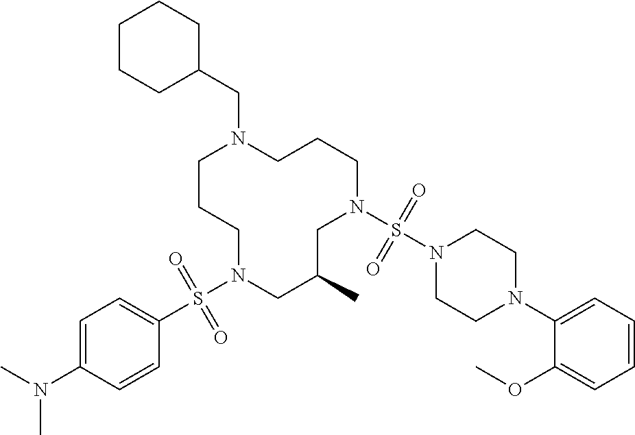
C1CCN(S(C2=CC=C(N(C)C)C=C2)(=O)=O)CC(C)CN(S(N2CCN(C3=CC=CC=C3OC)CC2)(=O)=O)CCCN1CC1CCCCC1
